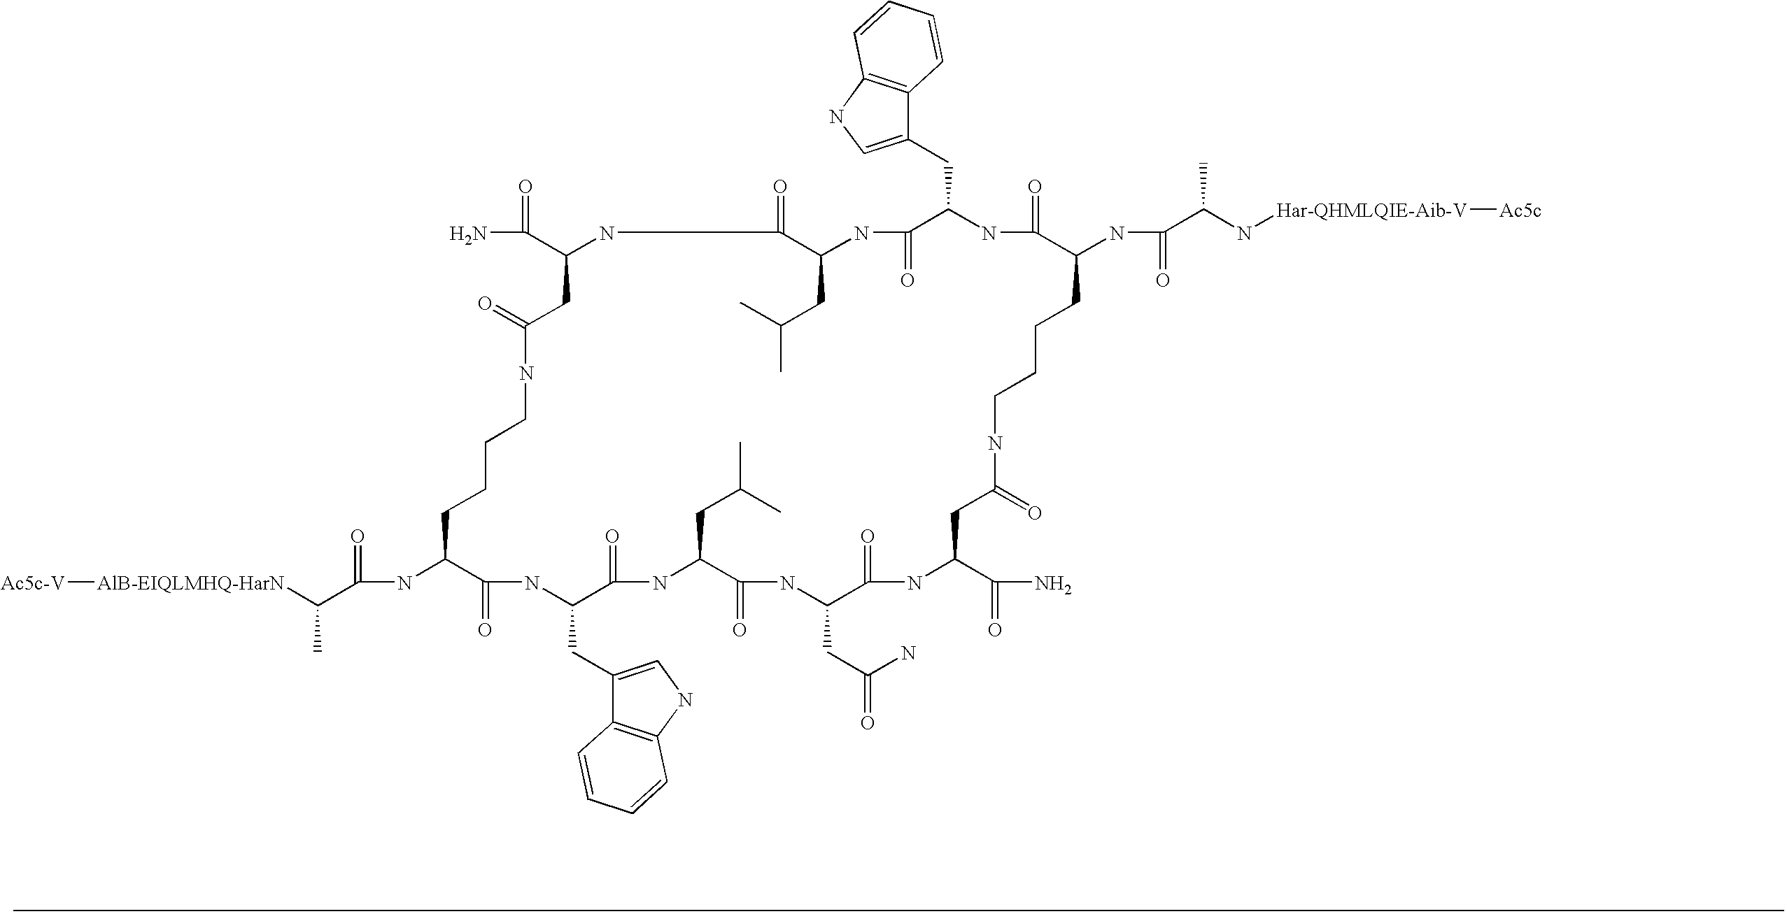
C1(=O)NC(CC2=CNC3=C2C=CC=C3)C(=O)NC(CC(C)C)C(=O)NC(CC(N)=O)C(=O)NC(C(N)=O)CC(=O)NCCCCC(NC(C(N[Har-QHMLQIE-Aib-V][Ac5c])C)=O)C(=O)NC(CC2=CNC3=C2C=CC=C3)C(=O)NC(CC(C)C)C(=O)NC(C(=O)N)CC(=O)NCCCCC1NC(C([AlB-EIQLMHQ-HarN][Ac5c-V])C)=O
